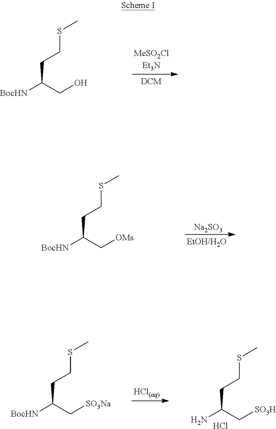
[BocHN]C(CO)CCSC.[BocHN]C(C[OMs])CCSC.[Na2SO3].[BocHN]C(C[SO3Na])CCSC.NC(C[SO3H])CCSC.Cl
